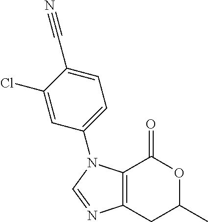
C12=C(CC(C)OC1=O)N=CN2C1=CC=C(C#N)C(Cl)=C1
